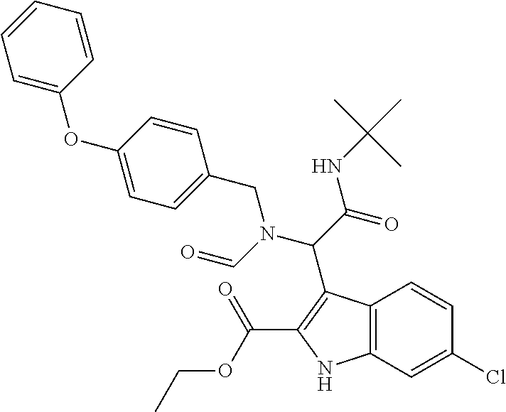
O=CN(C(C(=O)NC(C)(C)C)C1=C(C(OCC)=O)NC2=C1C=CC(Cl)=C2)CC1=CC=C(OC2=CC=CC=C2)C=C1
